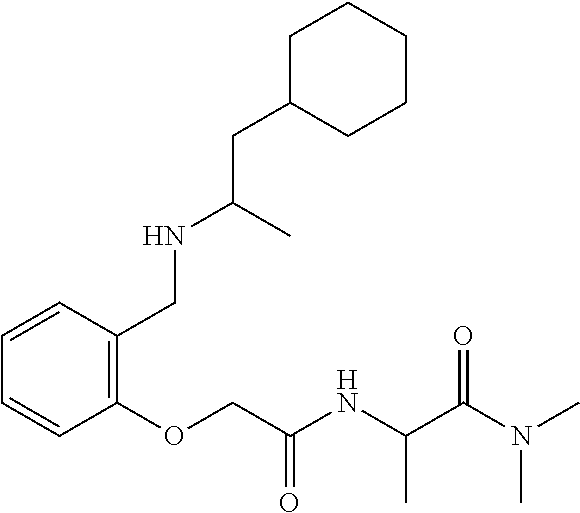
C1=CC(OCC(NC(C(N(C)C)=O)C)=O)=C(CNC(CC2CCCCC2)C)C=C1
